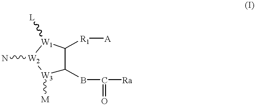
[W3]1([M])C(BC([Ra])=O)C([R1][A])[W1]([L])[W2]1N
